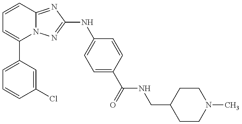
C1(C2=CC=CC(Cl)=C2)=CC=CC2=NC(NC3=CC=C(C(=O)NCC4CCN(C)CC4)C=C3)=NN12
